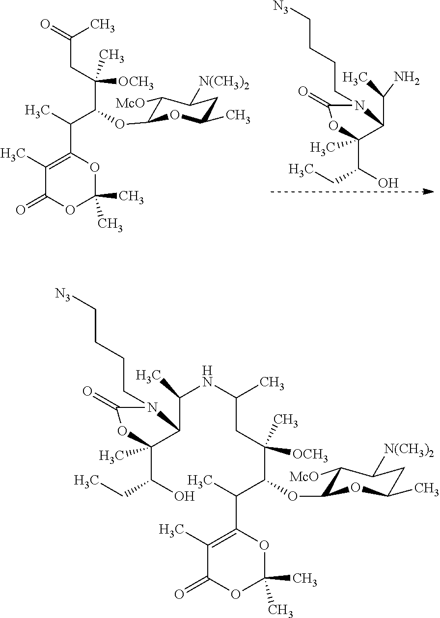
C1(C)=C(C(C(C(CC(C)=O)([OCH3])C)OC2C([McO])C([N(CH3)2])CC(C)O2)C)OC(C)(C)OC1=O.O1C(C(O)CC)(C)C(C(N)C)N(CCCC[N3])C1=O.O1C(C(O)CC)(C)C(C(NC(CC(C(C(C2=C(C)C(=O)OC(C)(C)O2)C)OC2C([McO])C([N(CH3)2])CC(C)O2)(C)[OCH3])C)C)N(CCCC[N3])C1=O
